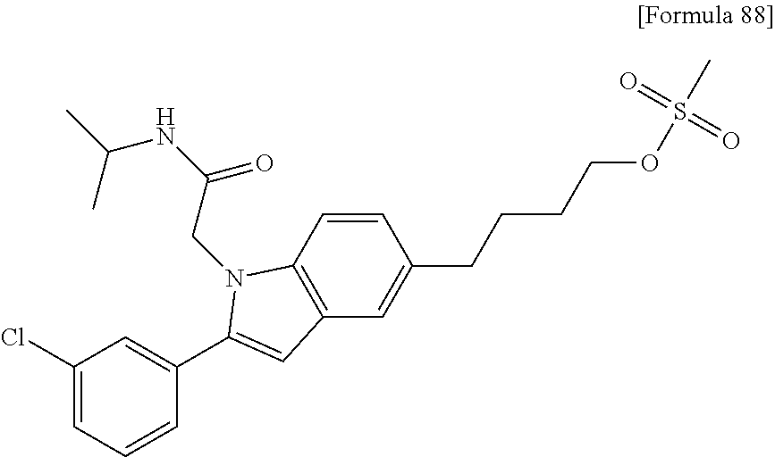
C1(Cl)=CC=CC(C2=CC3=C(C=CC(CCCCOS(=O)(=O)C)=C3)N2CC(NC(C)C)=O)=C1
